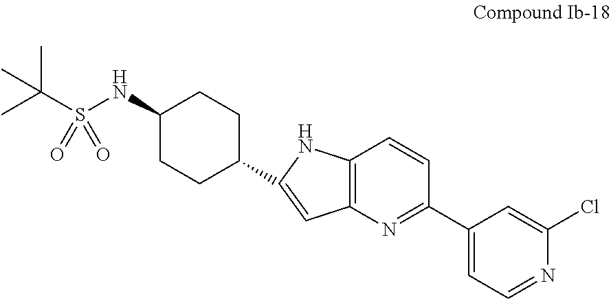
C1(NS(C(C)(C)C)(=O)=O)CCC(C2=CC3=C(C=CC(C4=CC=NC(Cl)=C4)=N3)N2)CC1
